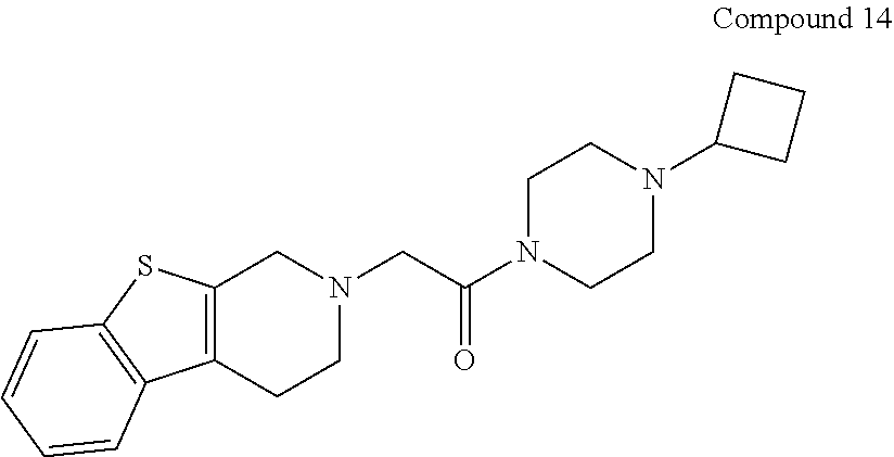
C12=C(CCN(CC(N3CCN(C4CCC4)CC3)=O)C1)C1=C(S2)C=CC=C1
